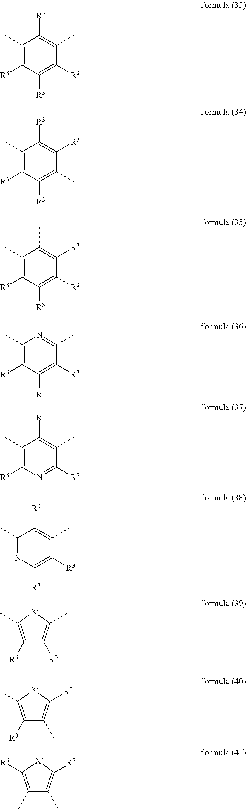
C1(C)=C([R3])C([R3])=C([R3])C(C)=C1[R3].C1(C)=C([R3])C([R3])=C(C)C([R3])=C1[R3].C1(C)=C([R3])C([R3])=C([R3])C([R3])=C1C.C1(C)=C([R3])C([R3])=C([R3])C(C)=N1.C1(C)=C([R3])N=C([R3])C(C)=C1[R3].C1(C)=NC([R3])=C([R3])C(C)=C1[R3].C1([R3])=C(C)[X]C(C)=C1[R3].C1([R3])=C(C)[X]C([R3])=C1C.C1(C)=C([R3])[X]C([R3])=C1C
